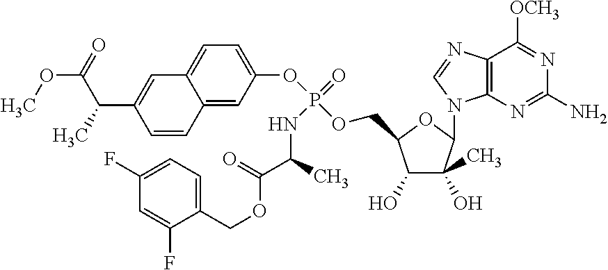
C1(O)C(O)(C)C(N2C3=C(N=C2)C([OCH3])=NC(N)=N3)OC1COP(OC1=CC=C2C(=C1)C=CC(C(C)C(=O)OC)=C2)(=O)NC(C(=O)OCC1=CC=C(F)C=C1F)C
